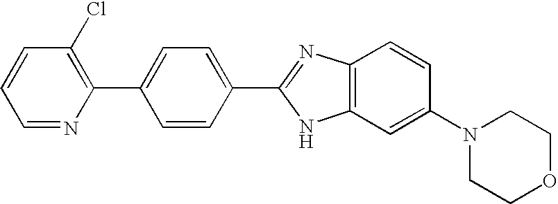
C1(Cl)=C(C2=CC=C(C3=NC4=C(N3)C=C(N3CCOCC3)C=C4)C=C2)N=CC=C1
